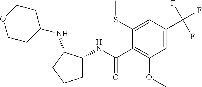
C1(C(=O)NC2CCCC2NC2CCOCC2)=C(OC)C=C(C(F)(F)F)C=C1SC
